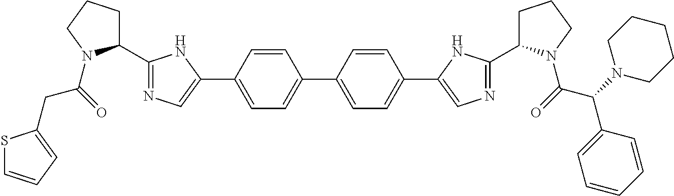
C1=CC(C2=CN=C(C3CCCN3C(=O)CC3=CC=CS3)N2)=CC=C1C1=CC=C(C2=CN=C(C3CCCN3C(=O)C(N3CCCCC3)C3=CC=CC=C3)N2)C=C1
